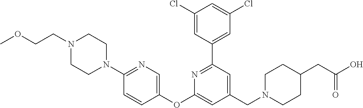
C1(Cl)=CC(C2=NC(OC3=CN=C(N4CCN(CCOC)CC4)C=C3)=CC(CN3CCC(CC(O)=O)CC3)=C2)=CC(Cl)=C1
